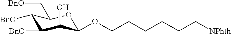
C1([BnO])C(O)C(OCCCCCC[NPhth])OC(C[BnO])C1[BnO]
